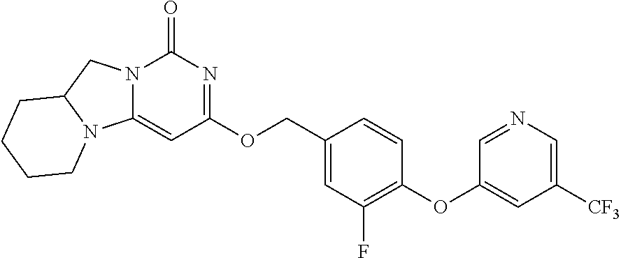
C1(OC2=C(F)C=C(COC3=NC(=O)N4C(=C3)N3C(C4)CCCC3)C=C2)=CC([CF3])=CN=C1
